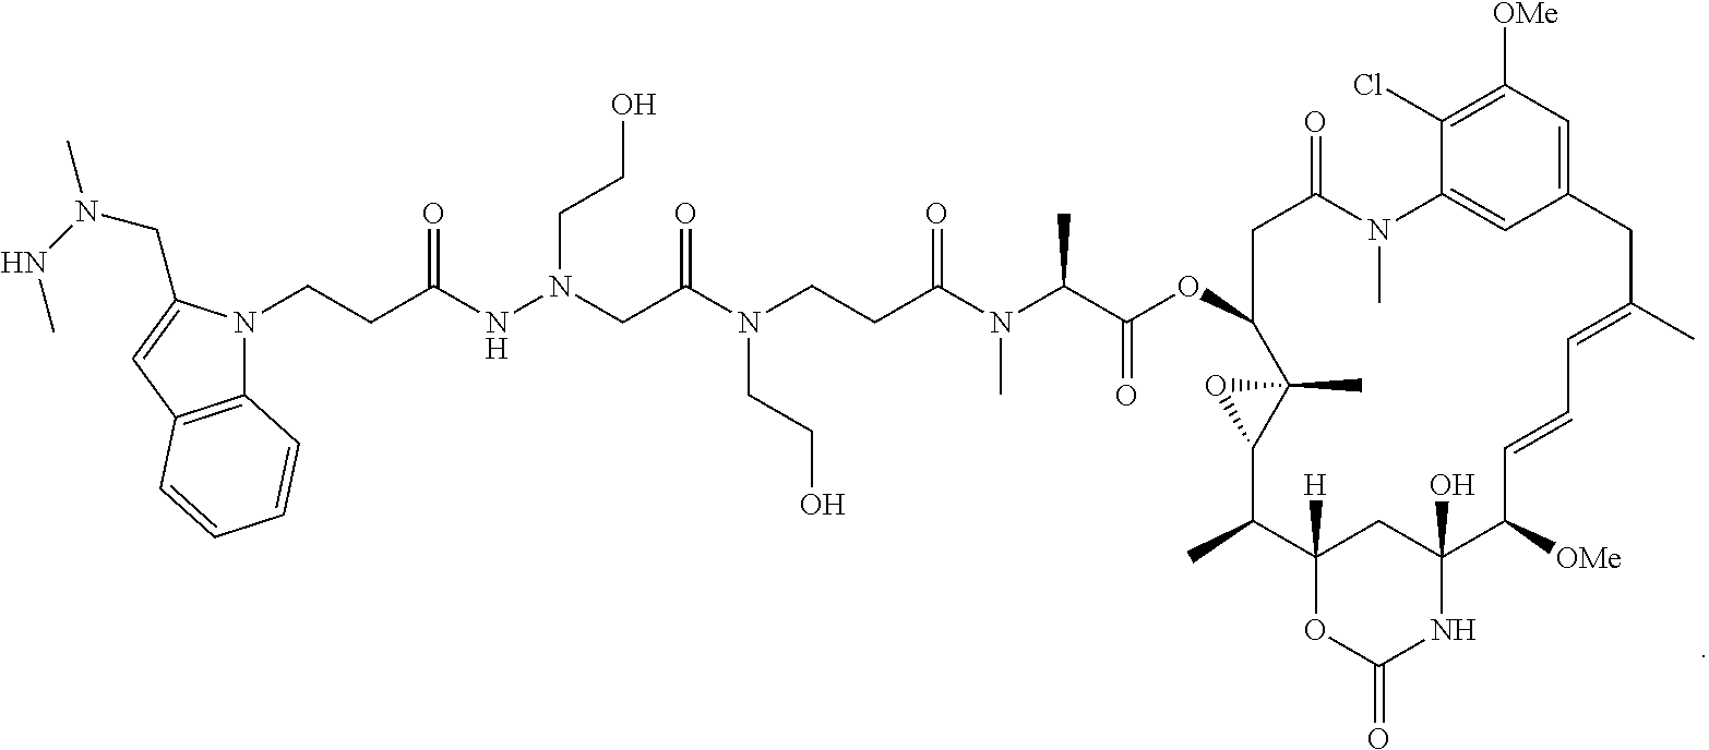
N1(CCC(NN(CC(N(CCC(N(C)C(C)C(=O)OC2C3(C)C(O3)C(C)C3([H])OC(=O)NC(O)(C3)C([OMe])C=CC=C(C)CC3=CC([OMe])=C(Cl)C(=C3)N(C)C(=O)C2)=O)CCO)=O)CCO)=O)C2=C(C=C1CN(NC)C)C=CC=C2
